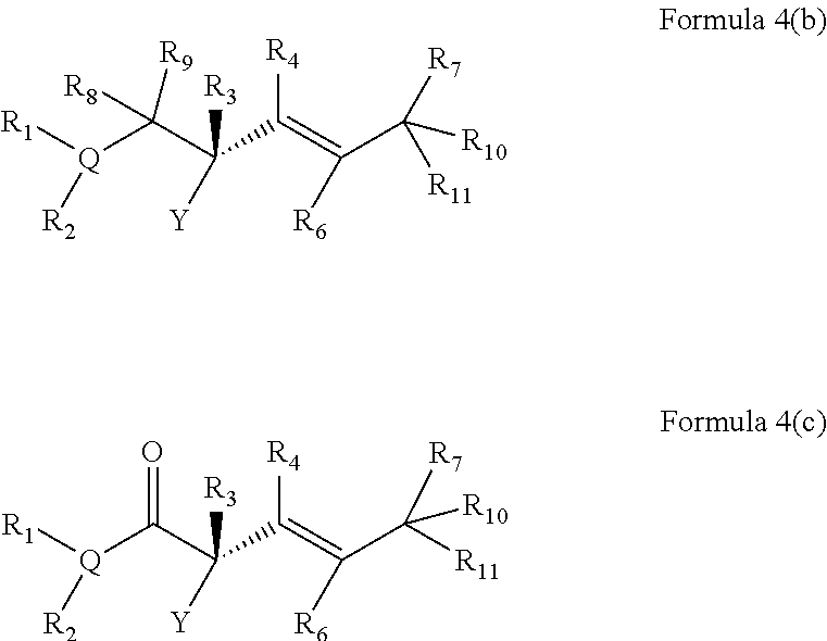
[Q](C(C([R3])([Y])C(=C([R6])C([R7])([R10])[R11])[R4])([R9])[R8])([R1])[R2].[Q](C(C([R3])([Y])C(=C([R6])C([R7])([R10])[R11])[R4])=O)([R1])[R2]
